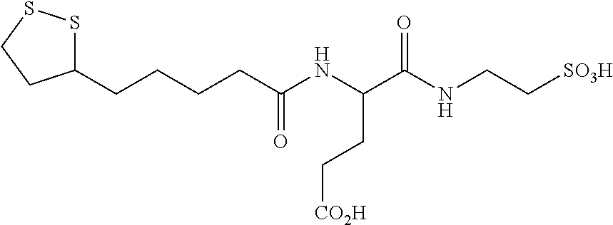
C1(CCCCC(NC(C(NCC[SO3H])=O)CC[CO2H])=O)SSCC1
